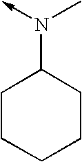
C1CCCCC1N(->C)C
